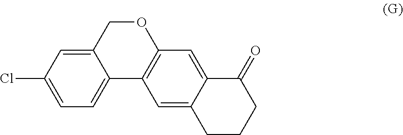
C1=C2COC3=C(C2=CC=C1Cl)C=C1C(=C3)C(=O)CCC1
